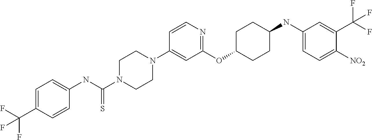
C1(OC2CCC(NC3=CC=C([NO2])C(C(F)(F)F)=C3)CC2)=NC=CC(N2CCN(C(NC3=CC=C(C(F)(F)F)C=C3)=S)CC2)=C1
